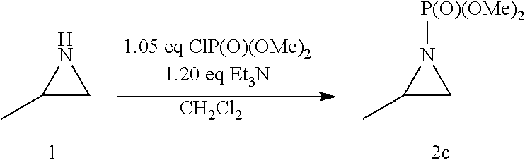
C1(C)CN1.C1(C)CN1[P(O)(OMe)2].[CH2Cl2]
